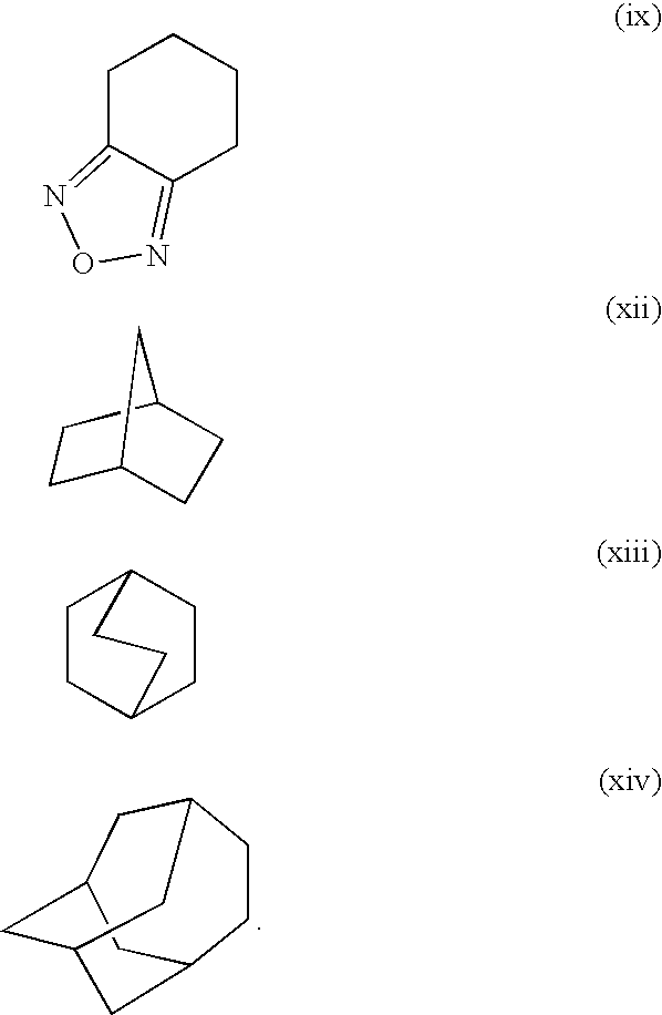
C1CC2CC3CC1CC(C3)C2.C12CCC(CC1)C2.C1CC2CCC1CC2.C1C2=NON=C2CCC1
